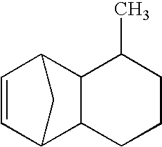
C1=CC2CC1C1CCCC(C)C21
